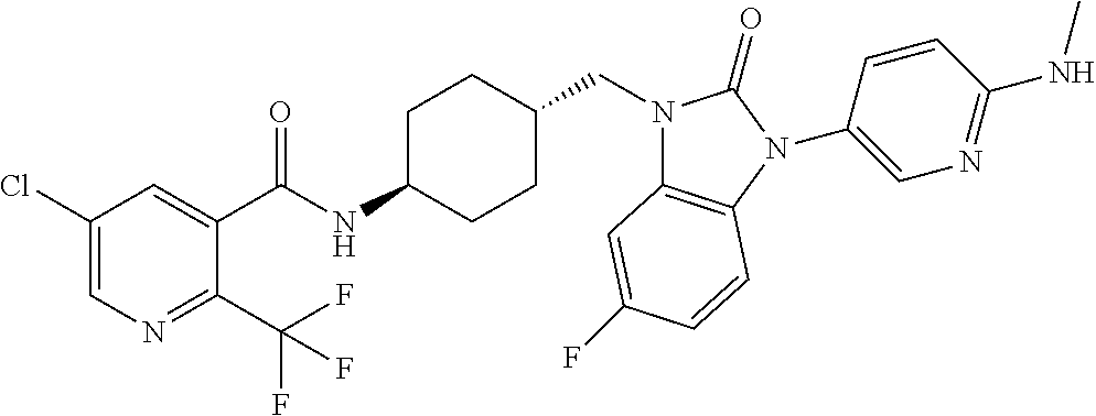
C1(Cl)=CN=C(C(F)(F)F)C(C(NC2CCC(CN3C4=C(N(C5=CN=C(NC)C=C5)C3=O)C=CC(F)=C4)CC2)=O)=C1
